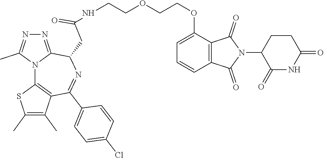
N12C3=C(C(C)=C(C)S3)C(C3=CC=C(Cl)C=C3)=NC(CC(=O)NCCOCCOC3=CC=CC4=C3C(=O)N(C3C(=O)NC(=O)CC3)C4=O)C1=NN=C2C
